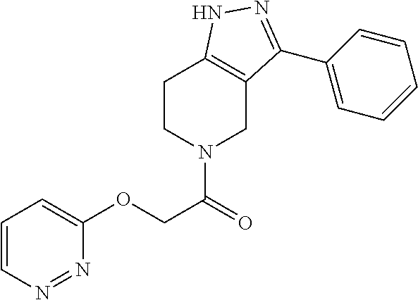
C1=CC=C(OCC(=O)N2CC3=C(CC2)NN=C3C2=CC=CC=C2)N=N1
